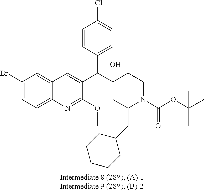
C1(Br)=CC=C2C(=C1)C=C(C(C1(O)CC(CC3CCCCC3)N(C(OC(C)(C)C)=O)CC1)C1=CC=C(Cl)C=C1)C(OC)=N2
